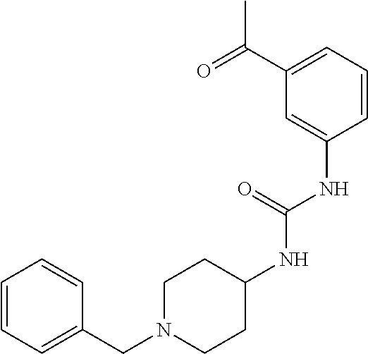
C1=CC=C(C(=O)C)C=C1NC(NC1CCN(CC2=CC=CC=C2)CC1)=O
